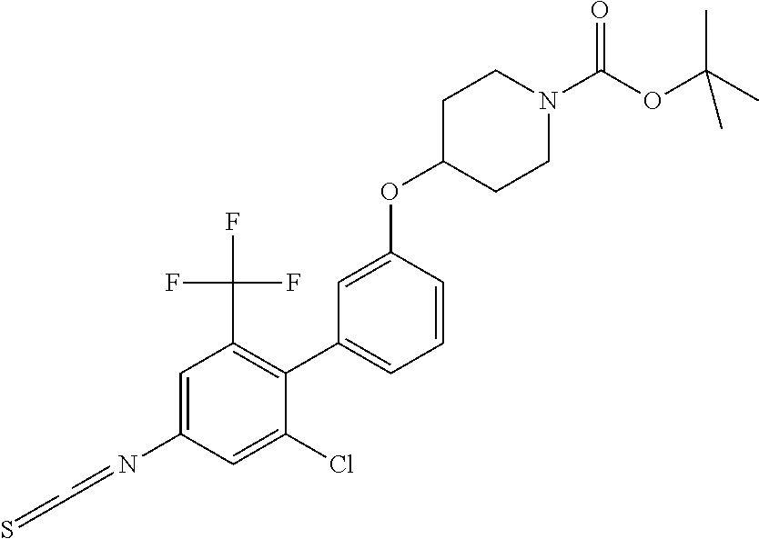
C1=C(OC2CCN(C(OC(C)(C)C)=O)CC2)C=CC=C1C1=C(C(F)(F)F)C=C(N=CC=S)C=C1Cl
